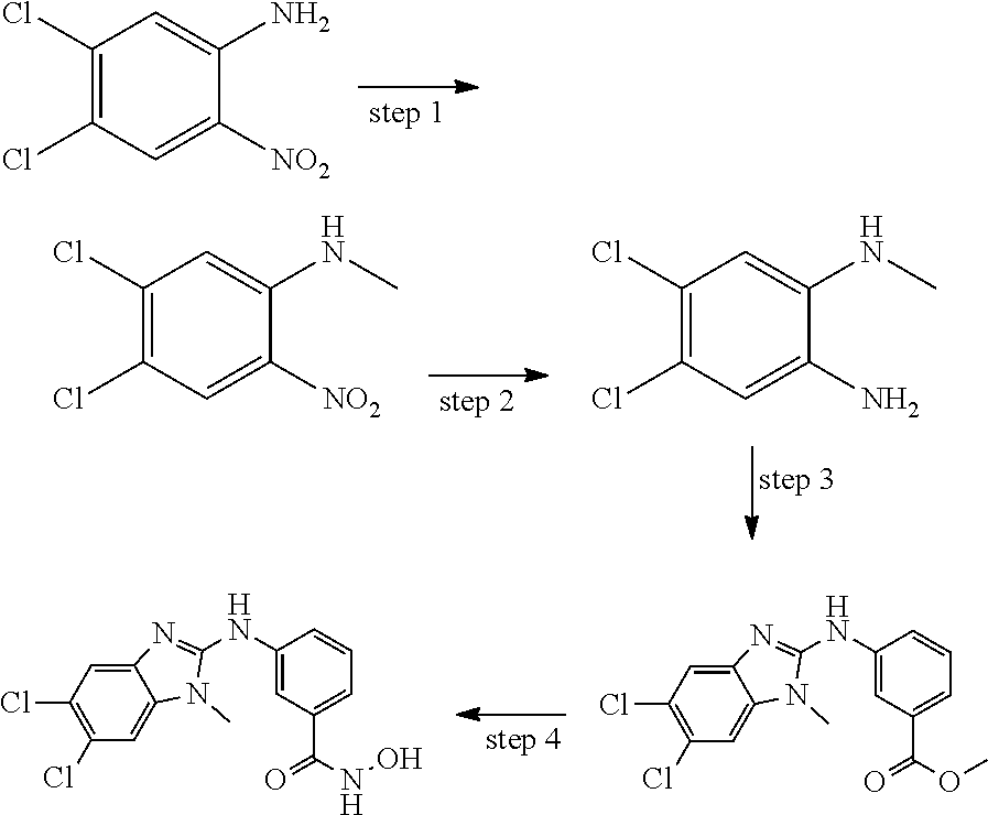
C1(Cl)=C(Cl)C=C([NO2])C(N)=C1.C1(Cl)=C(Cl)C=C([NO2])C(NC)=C1.C1(Cl)=C(Cl)C=C(N)C(NC)=C1.C12=CC(Cl)=C(Cl)C=C1N(C)C(NC1=CC(C(OC)=O)=CC=C1)=N2.C12=CC(Cl)=C(Cl)C=C1N(C)C(NC1=CC(C(NO)=O)=CC=C1)=N2
